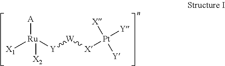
[X1][Ru]([Y][W][X][Pt]([Y])([X])[Y])([A])[X2]
